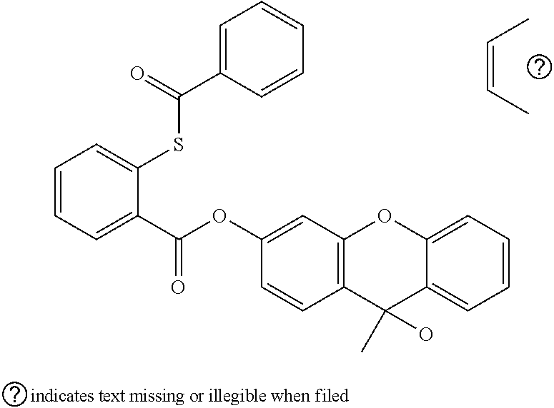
C1=CC=C(C(=O)OC2=CC3=C(C=C2)C(C)(O)C2=CC=CC=C2O3)C(SC(C2=CC=CC=C2)=O)=C1.C(=CC)C
